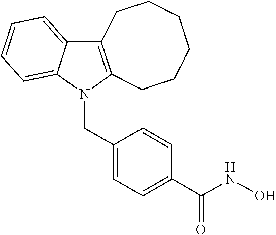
C12=C(N(CC3=CC=C(C(=O)NO)C=C3)C3=CC=CC=C13)CCCCCC2
